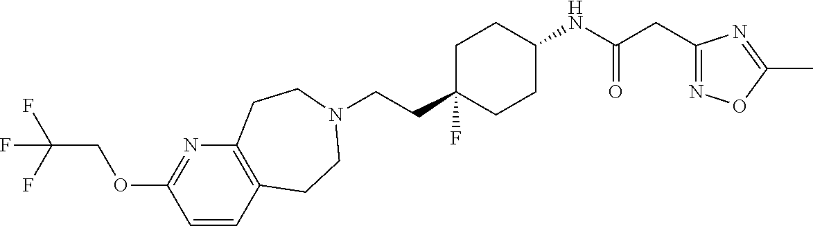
C(CC1(F)CCC(NC(CC2=NOC(C)=N2)=O)CC1)N1CCC2=C(N=C(OCC(F)(F)F)C=C2)CC1
